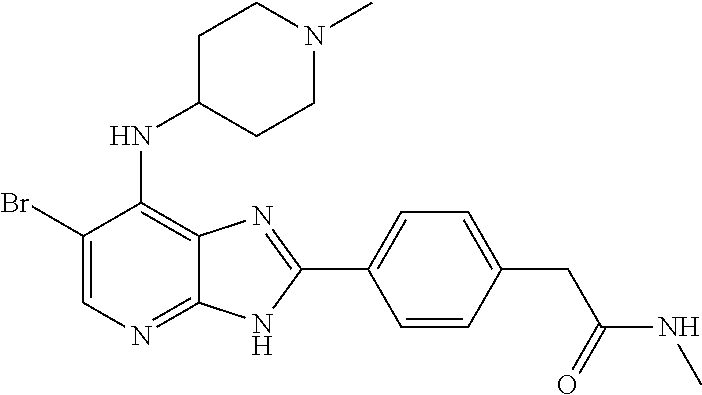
C1(Br)=CN=C2C(=C1NC1CCN(C)CC1)N=C(C1=CC=C(CC(NC)=O)C=C1)N2
